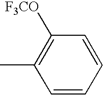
C1(C)=C([F3CO])C=CC=C1
